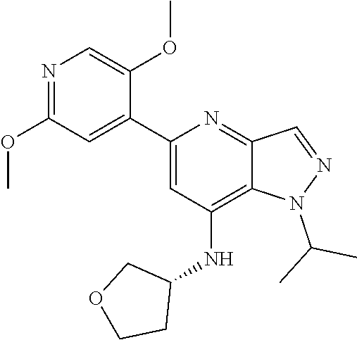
N1(C(C)C)N=CC2=NC(C3=CC(OC)=NC=C3OC)=CC(NC3CCOC3)=C12
